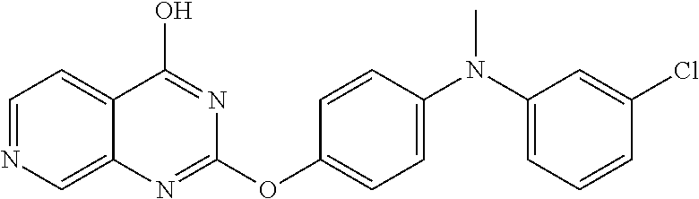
C1=NC=C2C(=C1)C(O)=NC(OC1=CC=C(N(C)C3=CC=CC(Cl)=C3)C=C1)=N2
